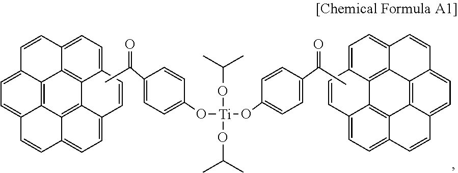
C12=C3C4=CC=C1C=CC1=CC=C5C(=C21)C1=C3C(=CC=C1C=C5)C=C4.CC(=O)C1=CC=C(O[Ti](OC(C)C)(OC(C)C)OC2=CC=C(C(C)=O)C=C2)C=C1.C12=C3C4=CC=C1C=CC1=CC=C5C(=C21)C1=C3C(=CC=C1C=C5)C=C4
